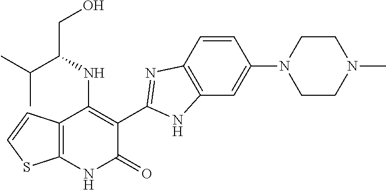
C1=CC2=C(C=C1N1CCN(C)CC1)NC(C1=C(NC(CO)C(C)C)C3=C(NC1=O)SC=C3)=N2
